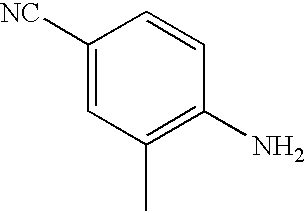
C1([NC])=CC(C)=C(N)C=C1
